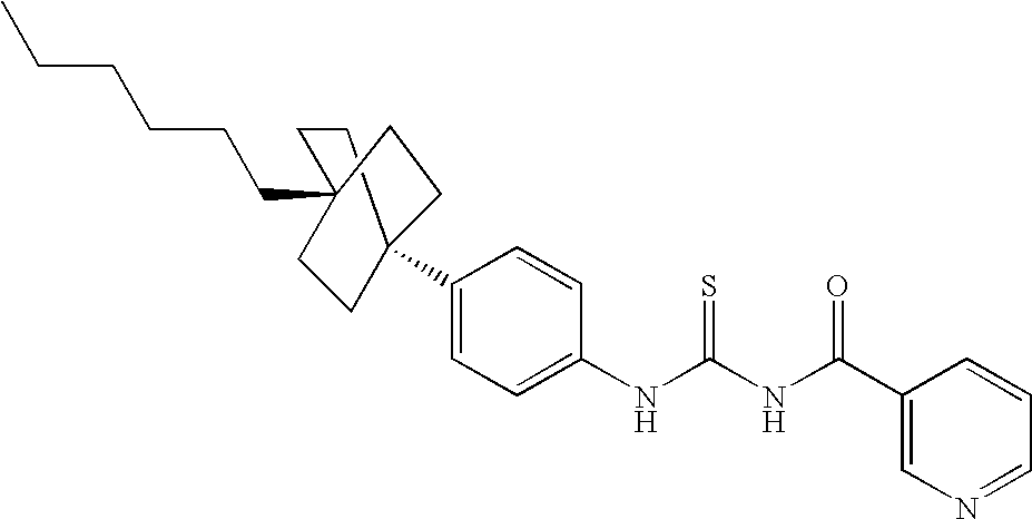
C1(C(NC(NC2=CC=C(C34CCC(CCCCCC)(CC3)CC4)C=C2)=S)=O)=CN=CC=C1
